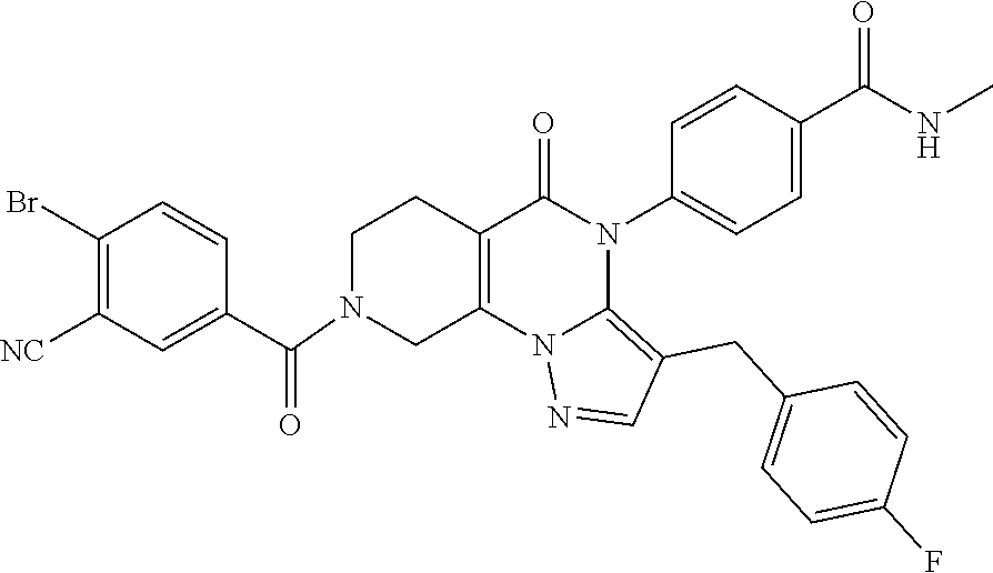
C1(Br)=C([NC])C=C(C(=O)N2CC3=C(CC2)C(=O)N(C2=CC=C(C(NC)=O)C=C2)C2=C(CC4=CC=C(F)C=C4)C=NN32)C=C1
